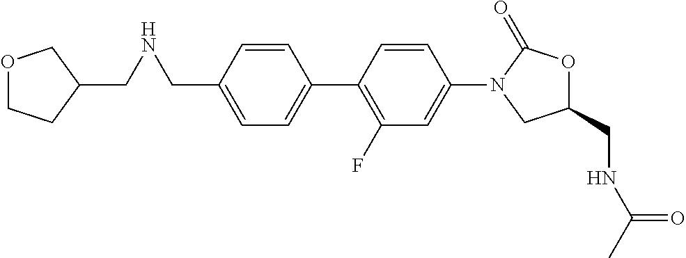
C1=CC(CNCC2COCC2)=CC=C1C1=C(F)C=C(N2CC(CNC(=O)C)OC2=O)C=C1
